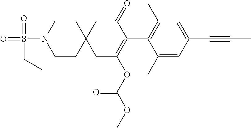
C1CN(S(=O)(=O)CC)CCC12CC(OC(OC)=O)=C(C1=C(C)C=C(C#CC)C=C1C)C(=O)C2
